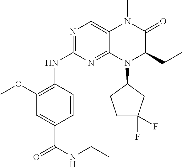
C1=CC(NC2=NC=C3C(=N2)N(C2CC(F)(F)CC2)C(CC)C(=O)N3C)=C(OC)C=C1C(NCC)=O
